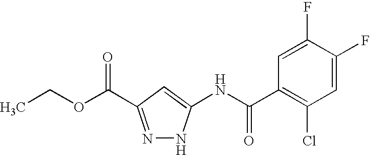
N1=C(C(OCC)=O)C=C(NC(C2=C(Cl)C=C(F)C(F)=C2)=O)N1
